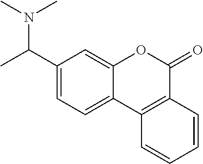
CC(C1=CC=C2C(=C1)OC(=O)C1=C2C=CC=C1)N(C)C
